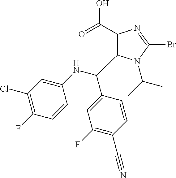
C1(C(=O)O)=C(C(NC2=CC(Cl)=C(F)C=C2)C2=CC(F)=C(C#N)C=C2)N(C(C)C)C(Br)=N1
